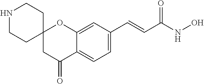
C12(CC(=O)C3=CC=C(C=CC(NO)=O)C=C3O1)CCNCC2
